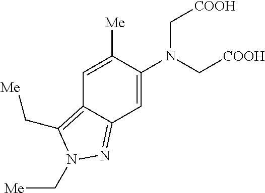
C1=C(N(C[COOH])C[COOH])C([Me])=CC2=C(C[Me])N(C[Me])N=C12
